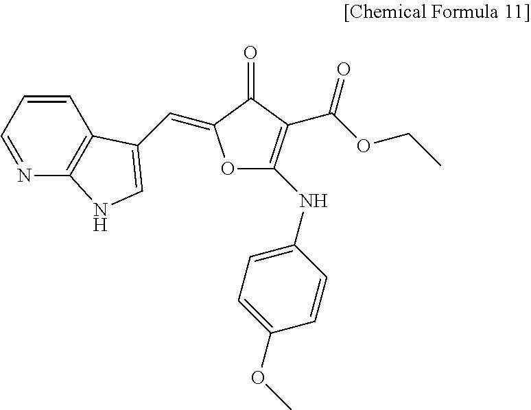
C1=CC=NC2=C1C(C=C1OC(NC3=CC=C(OC)C=C3)=C(C(OCC)=O)C1=O)=CN2
